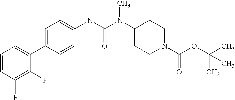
C1=CC(F)=C(F)C(C2=CC=C(NC(N(C3CCN(C(OC(C)(C)C)=O)CC3)C)=O)C=C2)=C1
